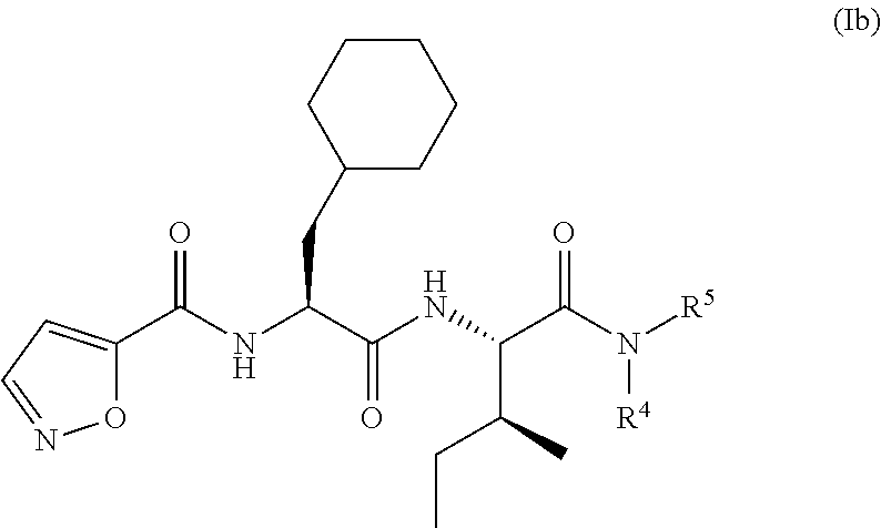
C(NC(C(NC(C(N([R5])[R4])=O)C(CC)C)=O)CC1CCCCC1)(=O)C1=CC=NO1
